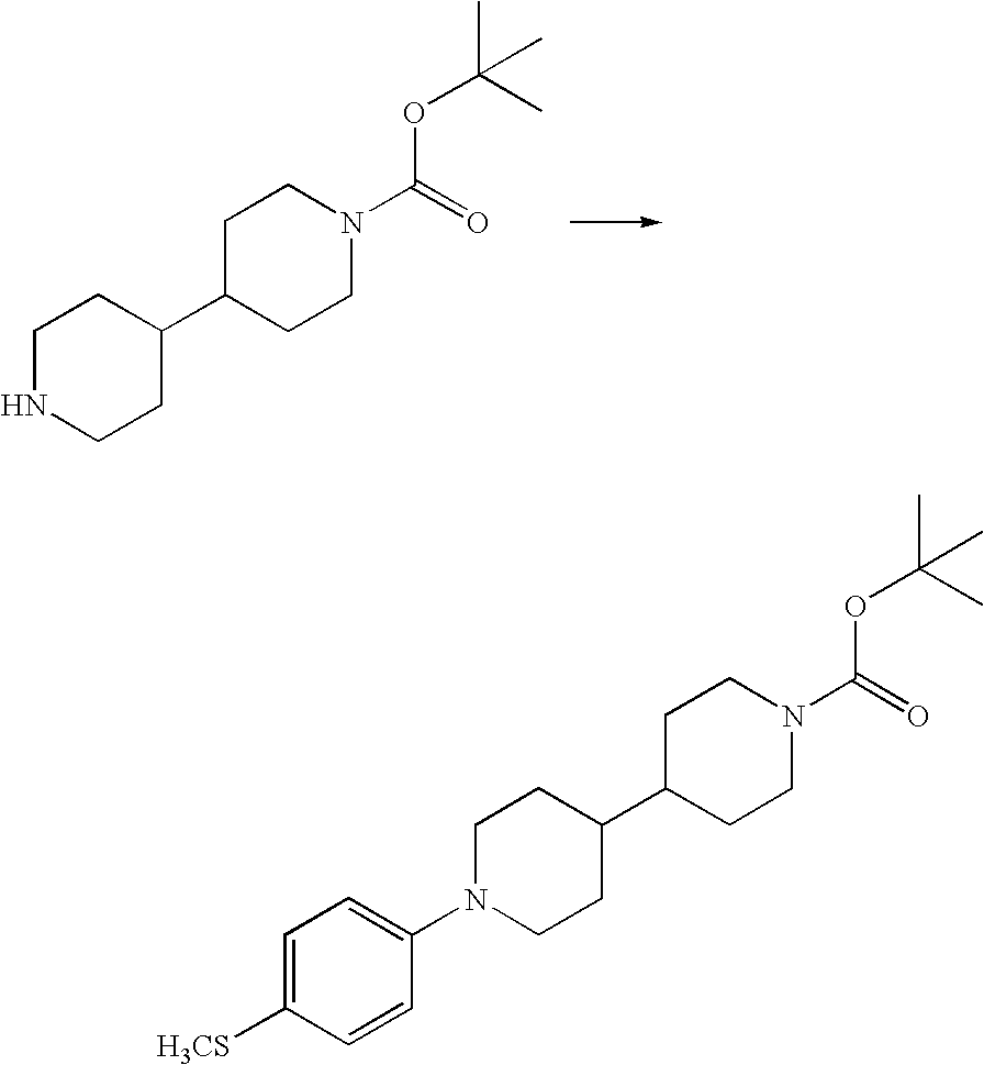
C1NCCC(C2CCN(C(=O)OC(C)(C)C)CC2)C1.C1=C([H3CS])C=CC(N2CCC(C3CCN(C(=O)OC(C)(C)C)CC3)CC2)=C1
